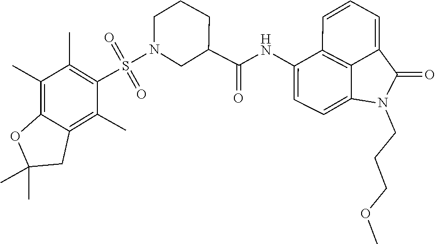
C1(C(NC2=CC=C3C4=C2C=CC=C4C(=O)N3CCCOC)=O)CN(S(=O)(=O)C2=C(C)C(C)=C3C(=C2C)CC(C)(C)O3)CCC1
